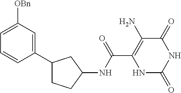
C(C1=C(N)C(=O)NC(=O)N1)(=O)NC1CC(C2=CC([OBn])=CC=C2)CC1
